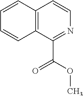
C12=C(C(C(OC)=O)=NC=C1)C=CC=C2
